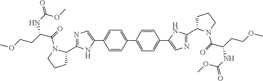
C1=CC(C2=CC=C(C3=CN=C(C4CCCN4C(=O)C(NC(OC)=O)CCOC)N3)C=C2)=CC=C1C1=CN=C(C2CCCN2C(=O)C(NC(=O)OC)CCOC)N1
